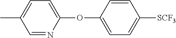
CC1=CC=C(OC2=CC=C([SCF3])C=C2)N=C1
